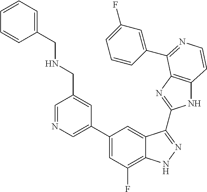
C1(C2=CN=CC(CNCC3=CC=CC=C3)=C2)=CC(F)=C2C(=C1)C(C1=NC3=C(N1)C=CN=C3C1=CC(F)=CC=C1)=NN2
